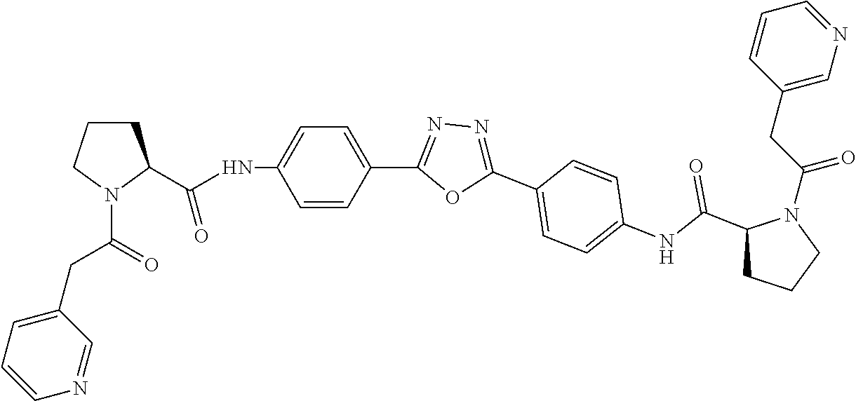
C1=CC(C2=NN=C(C3=CC=C(NC(=O)C4CCCN4C(CC4=CN=CC=C4)=O)C=C3)O2)=CC=C1NC(=O)C1CCCN1C(=O)CC1=CC=CN=C1
